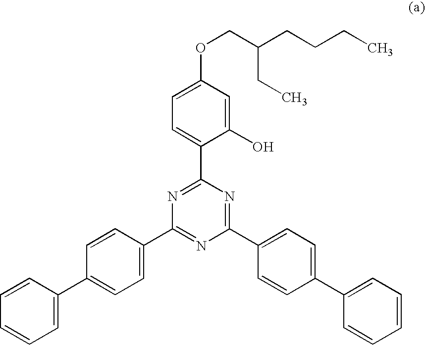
C1(O)=CC(OCC(CCCC)CC)=CC=C1C1=NC(C2=CC=C(C3=CC=CC=C3)C=C2)=NC(C2=CC=C(C3=CC=CC=C3)C=C2)=N1
